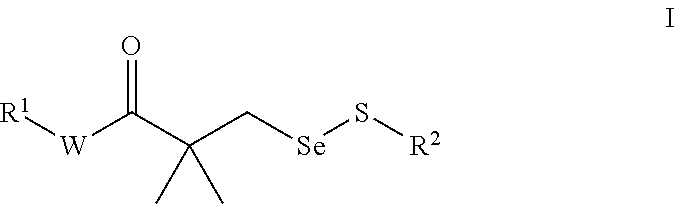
[R1][W]C(=O)C(C[Se]S[R2])(C)C
